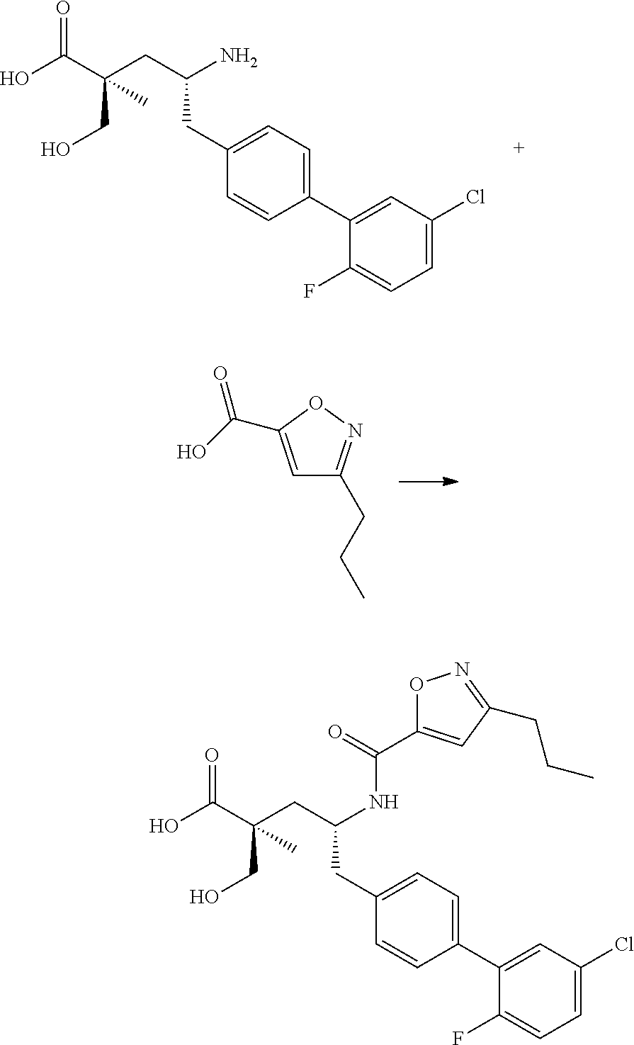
C1(F)=CC=C(Cl)C=C1C1=CC=C(CC(CC(C(O)=O)(CO)C)N)C=C1.C1=C(C(O)=O)ON=C1CCC.N(C(C1=CC(CCC)=NO1)=O)C(CC1=CC=C(C2=CC(Cl)=CC=C2F)C=C1)CC(C(O)=O)(CO)C
